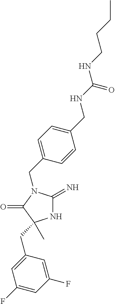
N1C(=N)N(CC2=CC=C(CNC(NCCCC)=O)C=C2)C(=O)C1(C)CC1=CC(F)=CC(F)=C1
